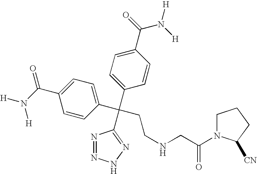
N1=NNN=C1C(CCNCC(=O)N1CCCC1[CN])(C1=CC=C(C(=O)N([H])[H])C=C1)C1=CC=C(C(N([H])[H])=O)C=C1
